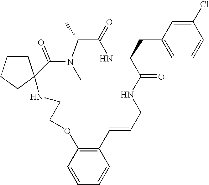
C1CC2(CC1)C(=O)N(C)C(C)C(=O)NC(CC1=CC=CC(Cl)=C1)C(=O)NCC=CC1=C(OCCN2)C=CC=C1
